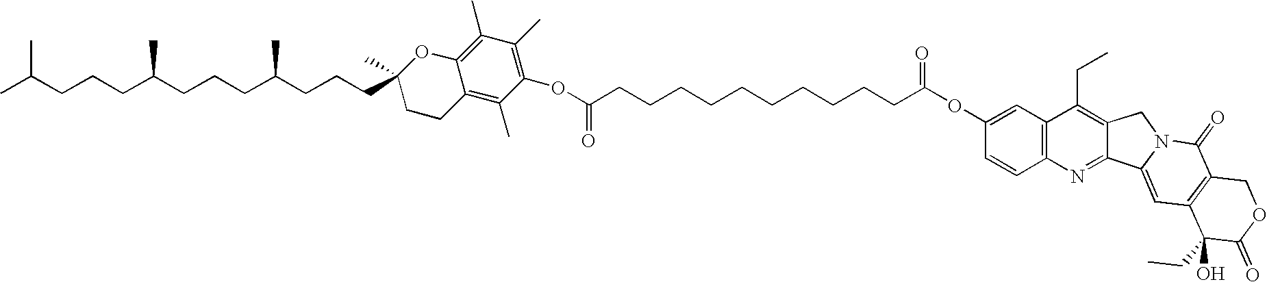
CC(CCCC(CCCC(CCCC1(C)OC2=C(C)C(C)=C(OC(=O)CCCCCCCCCCC(OC3=CC4=C(C=C3)N=C3C(=C4CC)CN4C3=CC3=C(C4=O)COC(=O)C3(CC)O)=O)C(C)=C2CC1)C)C)C
